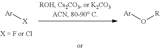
[Ar][X].[Ar]O[R]
